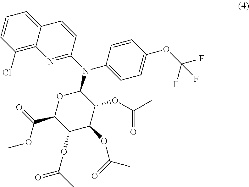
C1(OC(C)=O)C(OC(C)=O)C(OC(C)=O)C(N(C2=CC=C(OC(F)(F)F)C=C2)C2=NC3=C(Cl)C=CC=C3C=C2)OC1C(=O)OC
